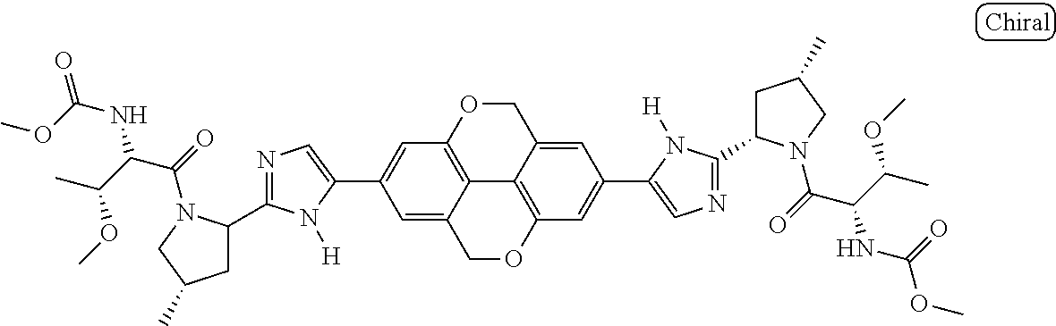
C1=C(C2=CC3=C4C5=C(C=C(C6=CN=C(C7CC(C)CN7C(=O)C(C(C)OC)NC(=O)OC)N6[H])C=C5CO3)OCC4=C2)N([H])C(C2CC(C)CN2C(=O)C(C(C)OC)NC(OC)=O)=N1
